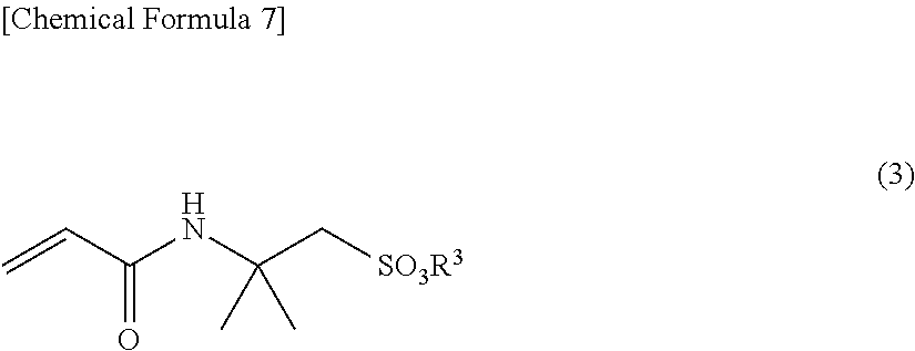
C=CC(NC(C[SO3R3])(C)C)=O
